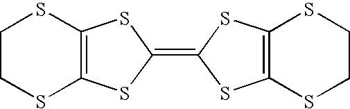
C1CSC2=C(S1)SC(=C1SC3=C(S1)SCCS3)S2
